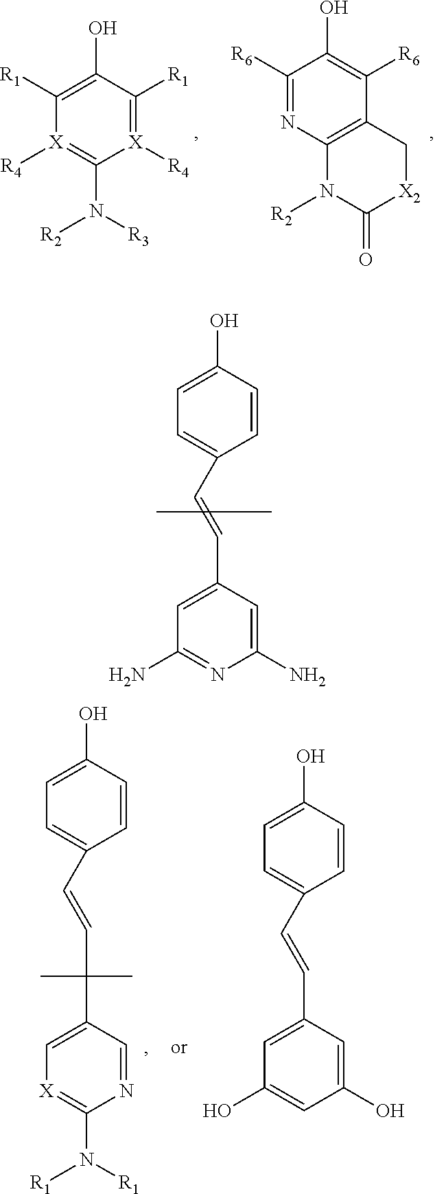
C1=CC(O)=CC=C1C=CC(C1=C[X]=C(N([R1])[R1])N=C1)(C)C.C1=CC(O)=CC=C1C=CC1=CC(O)=CC(O)=C1.C1=CC(O)=CC=C1C=CC1=CC(N)=NC(N)=C1.[X]1([R4])=C([R1])C(O)=C([R1])[X]([R4])=C1N([R3])[R2].C12=C(N=C([R6])C(O)=C1[R6])N([R2])C(=O)[X2]C2
